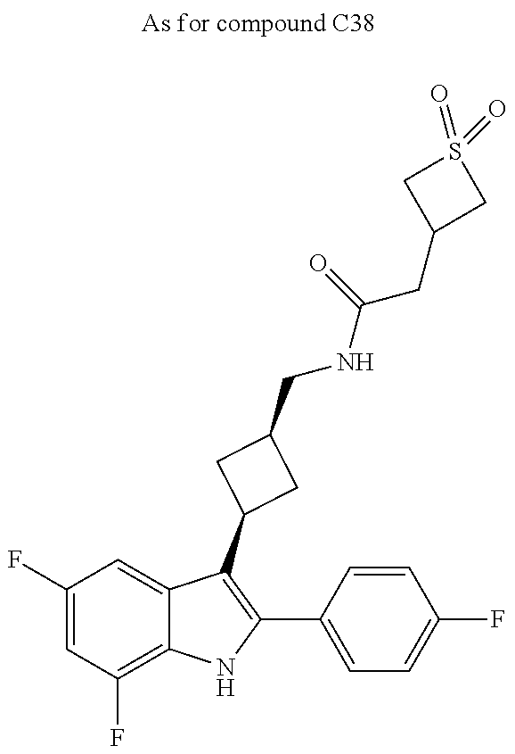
C1(F)=CC(F)=C2C(=C1)C(C1CC(CNC(CC3CS(=O)(=O)C3)=O)C1)=C(C1=CC=C(F)C=C1)N2
